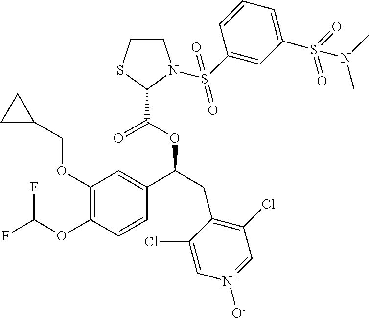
C1(OCC2CC2)=C(OC(F)F)C=CC(C(CC2=C(Cl)C=[N+]([O-])C=C2Cl)OC(=O)C2N(S(C3=CC(S(N(C)C)(=O)=O)=CC=C3)(=O)=O)CCS2)=C1
